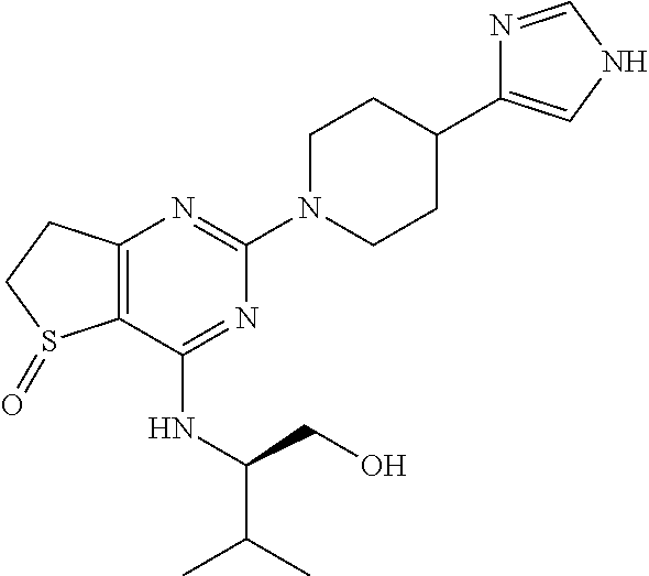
N1=C(NC(C(C)C)CO)C2=C(N=C1N1CCC(C3=CNC=N3)CC1)CCS2=O
